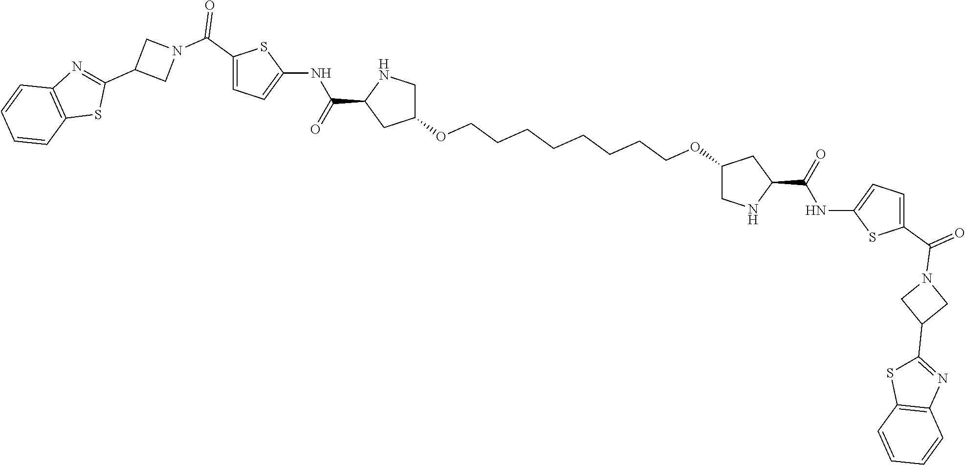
C1(OCCCCCCCCOC2CNC(C(NC3=CC=C(C(=O)N4CC(C5=NC6=C(S5)C=CC=C6)C4)S3)=O)C2)CNC(C(=O)NC2=CC=C(C(N3CC(C4=NC5=C(S4)C=CC=C5)C3)=O)S2)C1
